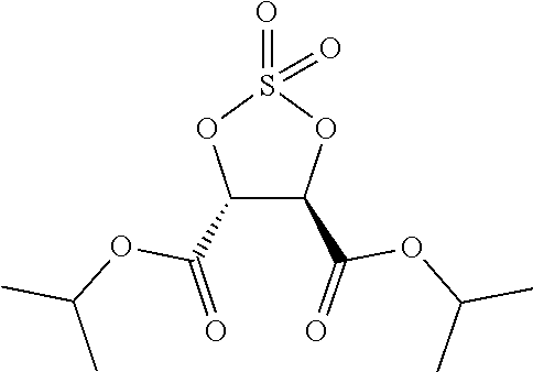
C1(C(=O)OC(C)C)C(C(=O)OC(C)C)OS(=O)(=O)O1
